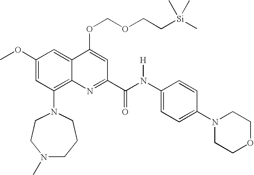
C1(OC)=CC(N2CCCN(C)CC2)=C2C(=C1)C(OCOCC[Si](C)(C)C)=CC(C(N(C1=CC=C(N3CCOCC3)C=C1)[H])=O)=N2
